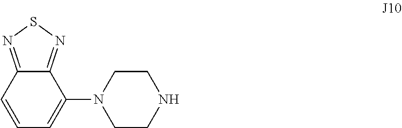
C1=CC=C(N2CCNCC2)C2=NSN=C12
